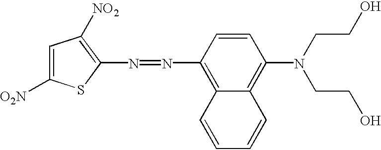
C1=C([O2N])SC(N=NC2=C3C(=C(N(CCO)CCO)C=C2)C=CC=C3)=C1[NO2]
